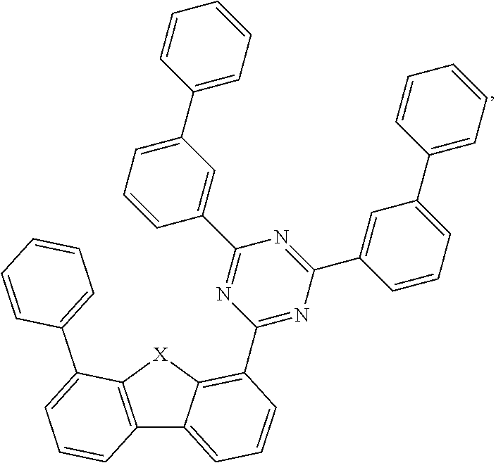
C12=C([X]C3=C(C4=NC(C5=CC(C6=CC=CC=C6)=CC=C5)=NC(C5=CC(C6=CC=CC=C6)=CC=C5)=N4)C=CC=C13)C(C1=CC=CC=C1)=CC=C2
